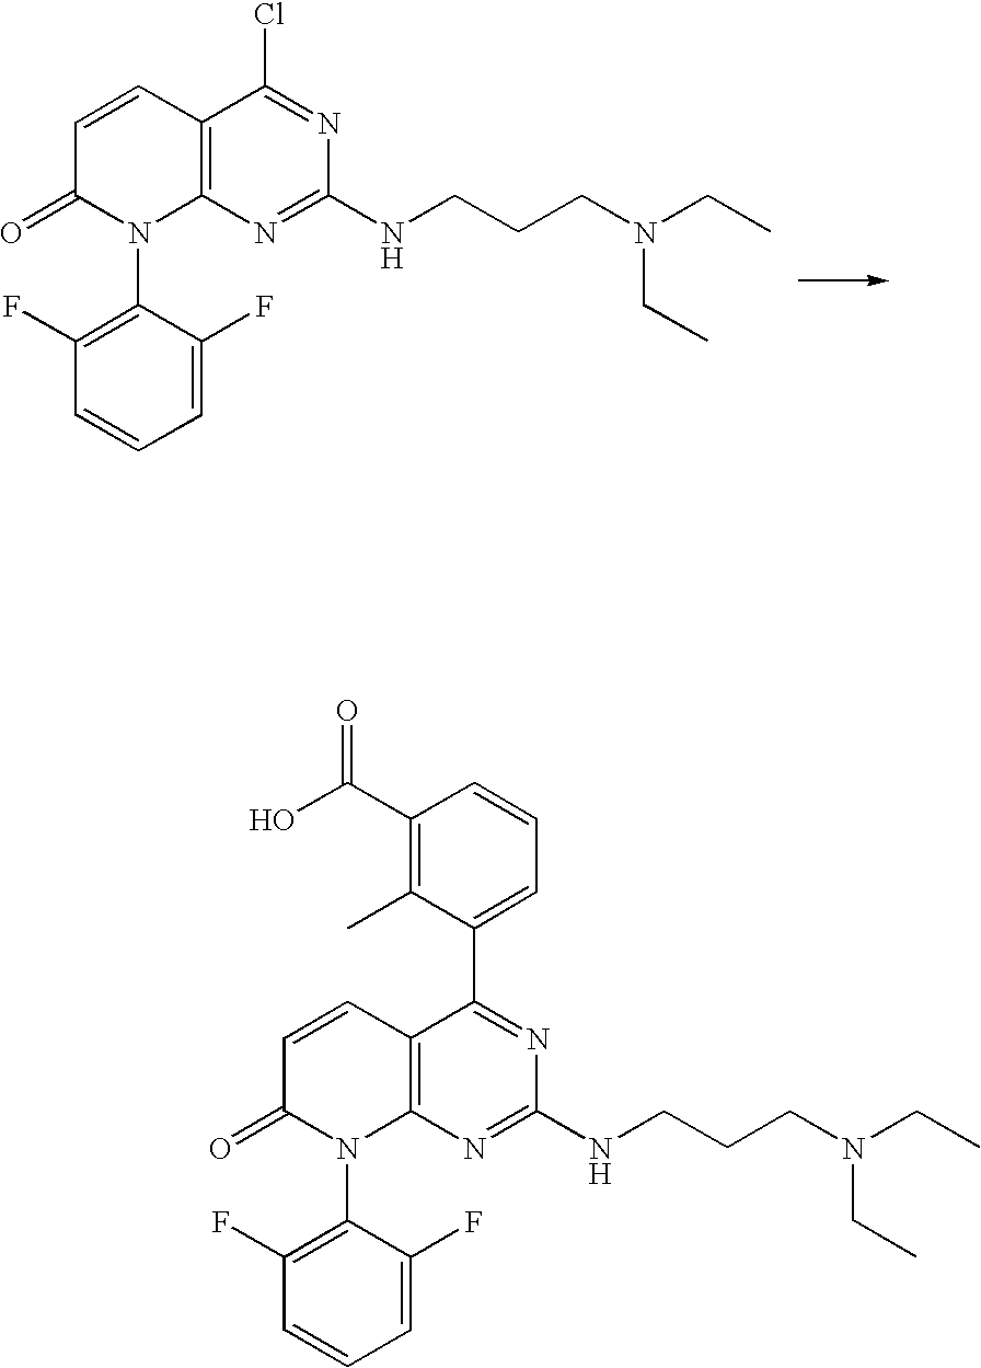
C12=C(N=C(NCCCN(CC)CC)N=C1Cl)N(C1=C(F)C=CC=C1F)C(=O)C=C2.C12=C(N=C(NCCCN(CC)CC)N=C1C1=CC=CC(C(O)=O)=C1C)N(C1=C(F)C=CC=C1F)C(=O)C=C2
